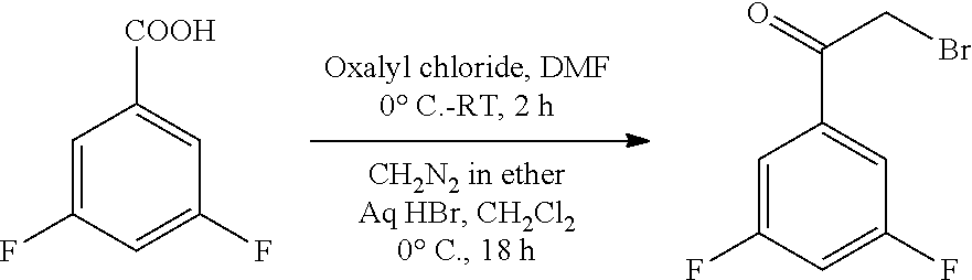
C1=C(F)C=C(F)C=C1[COOH].C1=C(F)C=C(F)C=C1C(=O)CBr
